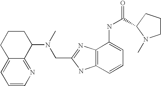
C12=CC=CN=C1C(N(C)CC1=NC3=C(N1)C=CC=C3NC(=O)C1CCCN1C)CCC2
